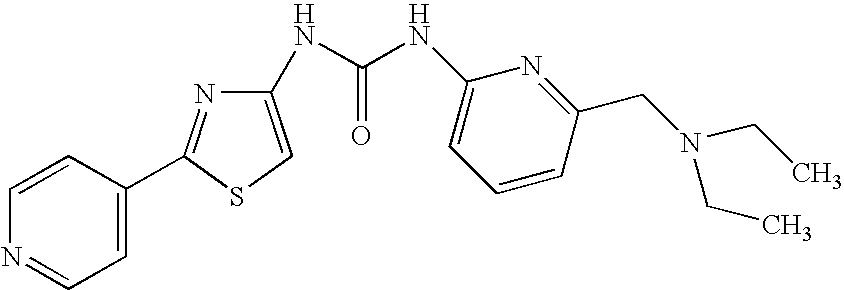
C1=CC(C2=NC(NC(NC3=CC=CC(CN(CC)CC)=N3)=O)=CS2)=CC=N1
